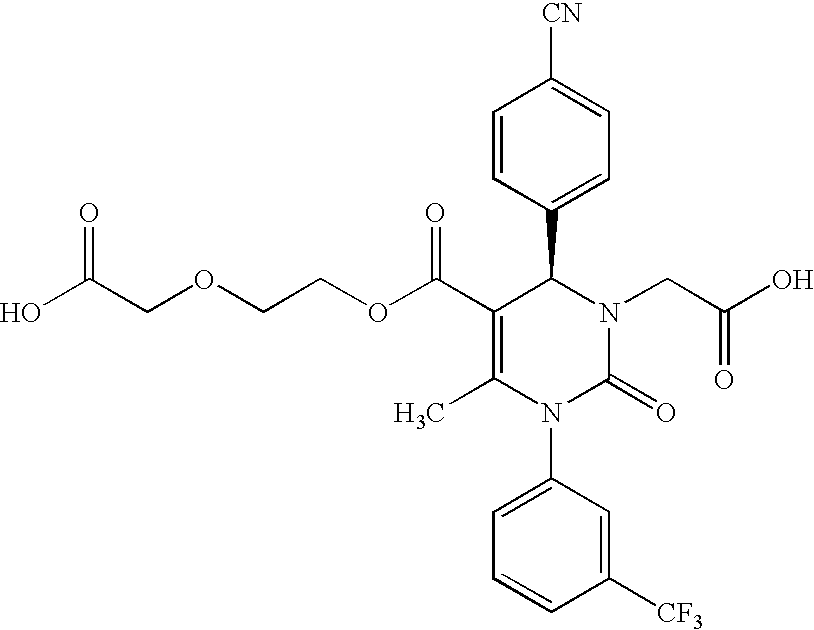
C1=CC(C2C(C(OCCOCC(O)=O)=O)=C(C)N(C3=CC=CC([CF3])=C3)C(=O)N2CC(O)=O)=CC=C1[CN]
